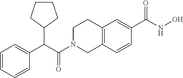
C(C(N1CC2=C(CC1)C=C(C(NO)=O)C=C2)=O)(C1=CC=CC=C1)C1CCCC1
